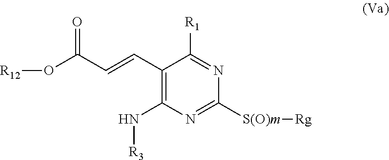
C(C1=C(N[R3])N=C([S(O)m][Rg])N=C1[R1])=CC(O[R12])=O
